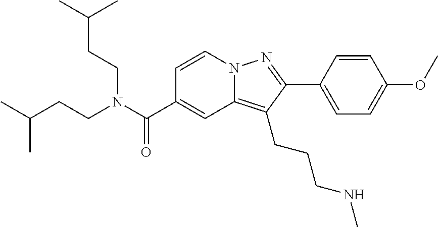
C1=CN2C(=C(CCCNC)C(C3=CC=C(OC)C=C3)=N2)C=C1C(N(CCC(C)C)CCC(C)C)=O
